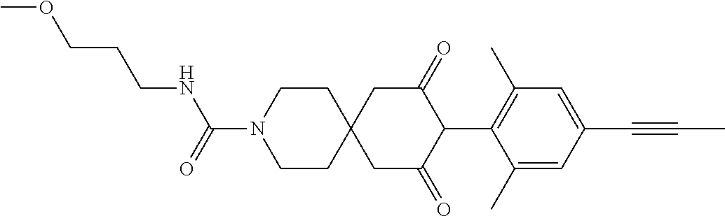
C1CN(C(=O)NCCCOC)CCC12CC(=O)C(C1=C(C)C=C(C#CC)C=C1C)C(=O)C2
